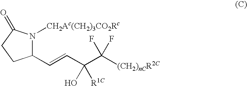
C1(C=CC(C([(CH2)nCR2C])(F)F)(O)[R1C])N([CH2Ac(CH2)3CO2Rc])C(=O)CC1
